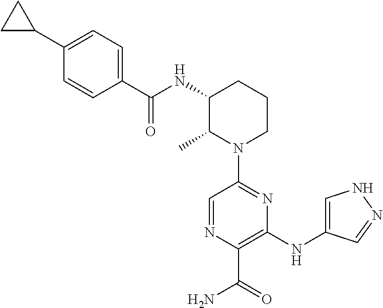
N(C1C(C)N(C2=NC(NC3=CNN=C3)=C(C(=O)N)N=C2)CCC1)C(C1=CC=C(C2CC2)C=C1)=O
